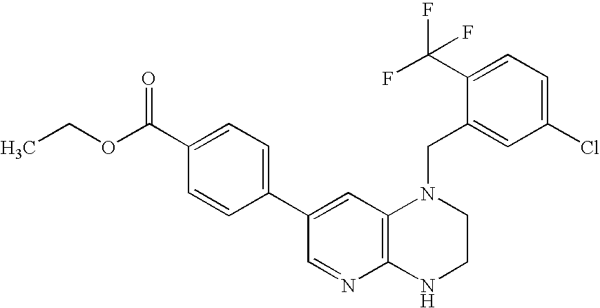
C12=C(NCCN1CC1=CC(Cl)=CC=C1C(F)(F)F)N=CC(C1=CC=C(C(OCC)=O)C=C1)=C2
